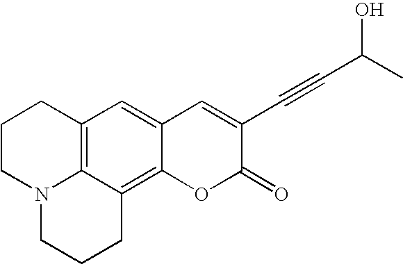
C12=C3C(=C4C(=C1)C=C(C#CC(C)O)C(=O)O4)CCCN3CCC2
